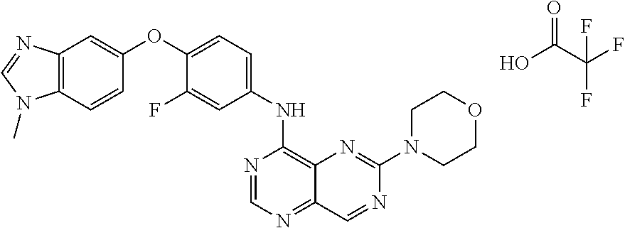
OC(C(F)(F)F)=O.C12=C(C=CC(OC3=CC=C(NC4=C5C(=NC=N4)C=NC(N4CCOCC4)=N5)C=C3F)=C1)N(C)C=N2
